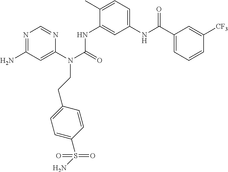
NC1=NC=NC(N(C(=O)NC2=CC(NC(C3=CC=CC([CF3])=C3)=O)=CC=C2C)CCC2=CC=C(S(N)(=O)=O)C=C2)=C1
